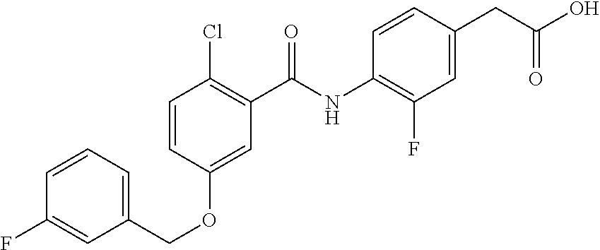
C1=CC=C(COC2=CC(C(=O)NC3=C(F)C=C(CC(=O)O)C=C3)=C(Cl)C=C2)C=C1F
